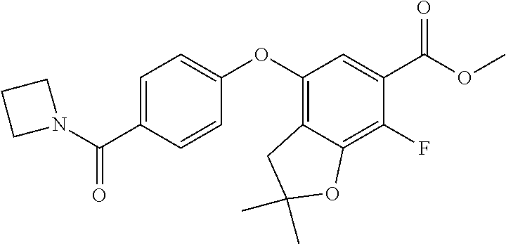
O(C1=C2C(=C(F)C(C(OC)=O)=C1)OC(C)(C)C2)C1=CC=C(C(N2CCC2)=O)C=C1
